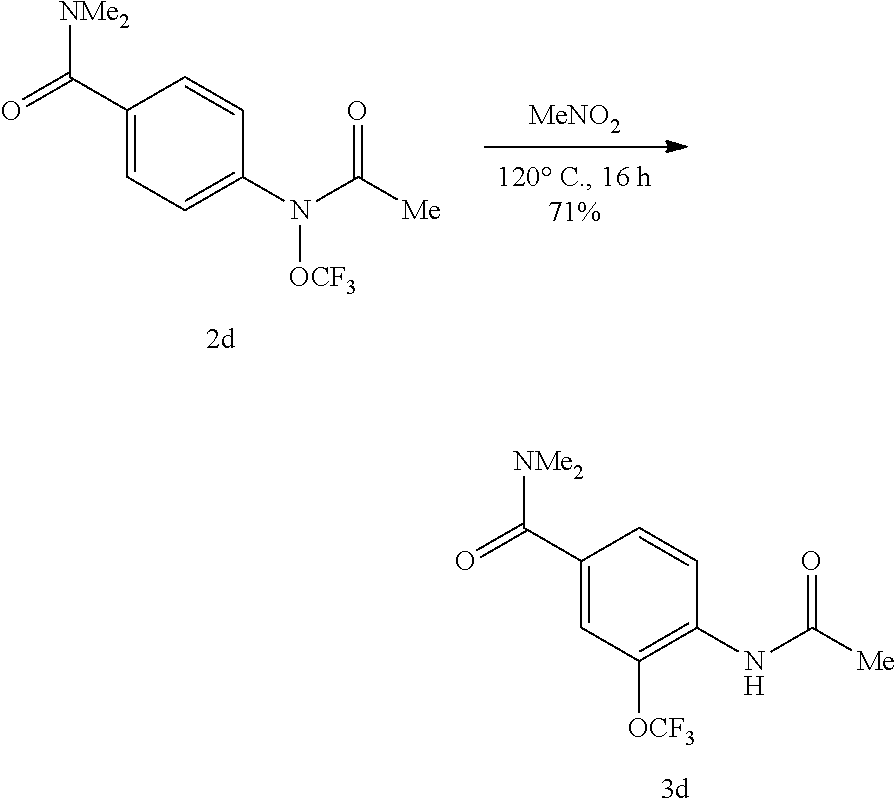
C1([OCF3])=C(NC([Me])=O)C=CC(C(=O)[NMe2])=C1.C1=C(N(C([Me])=O)[OCF3])C=CC(C(=O)[NMe2])=C1.[MeNO2]
